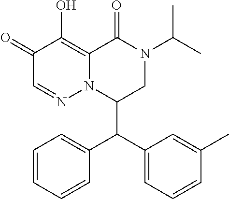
C1(=O)C=NN2C(=C1O)C(=O)N(C(C)C)CC2C(C1=CC=CC(C)=C1)C1=CC=CC=C1
